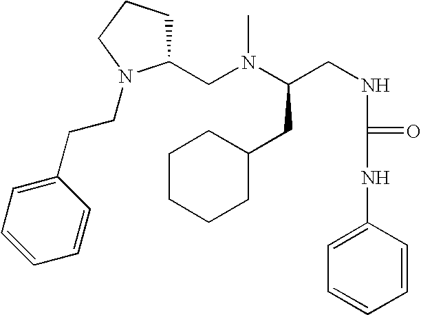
CN(C(CNC(NC1=CC=CC=C1)=O)CC1CCCCC1)CC1CCCN1CCC1=CC=CC=C1
